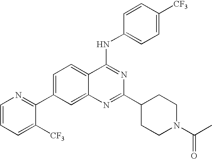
C1=CC=C([CF3])C(C2=CC=C3C(=C2)N=C(C2CCN(C(C)=O)CC2)N=C3NC2=CC=C([CF3])C=C2)=N1
